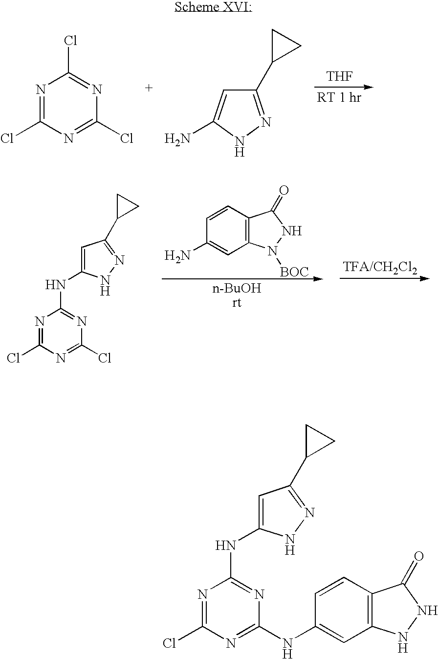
N1=C(Cl)N=C(Cl)N=C1Cl.NC1=CC(C2CC2)=NN1.[THF].N1=C(Cl)N=C(NC2=CC3=C(C=C2)C(=O)NN3)N=C1NC1=CC(C2CC2)=NN1.N1=C(Cl)N=C(Cl)N=C1NC1=CC(C2CC2)=NN1.C12=C(C=CC(N)=C1)C(=O)NN2[BOC]
